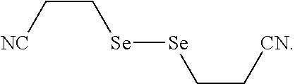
C(C[NC])[Se][Se]CC[CN]
